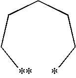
[**]CCCCC*
